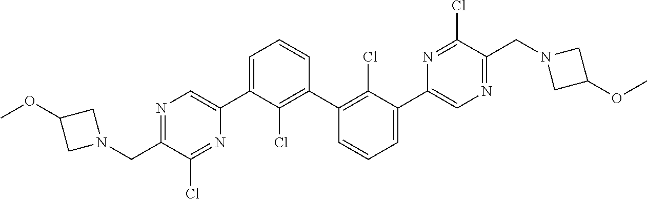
C1C(OC)CN1CC1=NC=C(C2=CC=CC(C3=C(Cl)C(C4=CN=C(CN5CC(OC)C5)C(Cl)=N4)=CC=C3)=C2Cl)N=C1Cl
